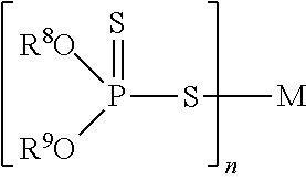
P(S[M])([R9O])([R8O])=S
